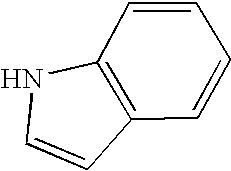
N1C=CC2=C1C=CC=C2
